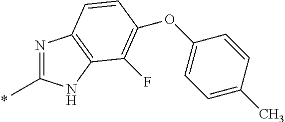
N1=C(C)NC2=C1C=CC(OC1=CC=C(C)C=C1)=C2F
